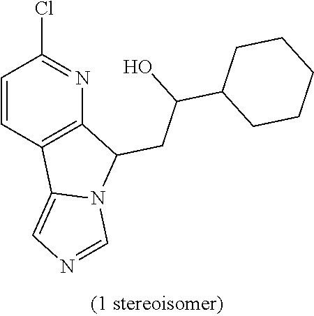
C1=CC2=C(N=C1Cl)C(CC(C1CCCCC1)O)N1C2=CN=C1
